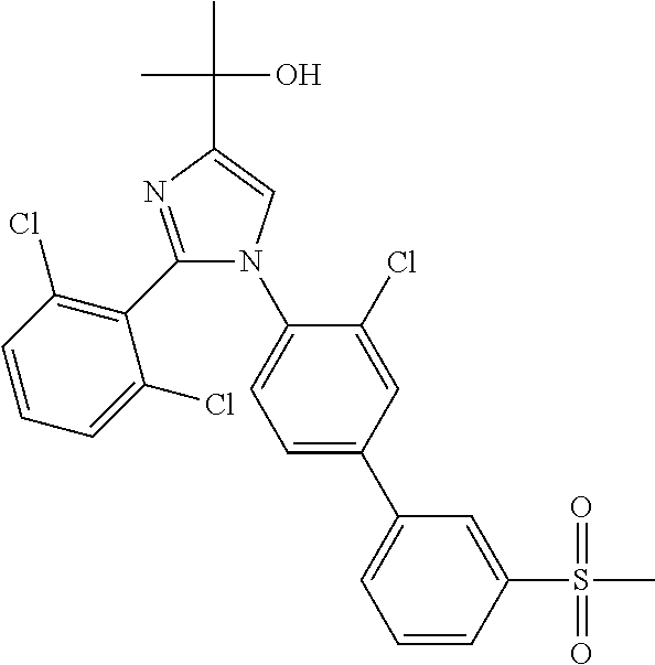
C1(C2=C(Cl)C=CC=C2Cl)=NC(C(C)(C)O)=CN1C1=CC=C(C2=CC=CC(S(C)(=O)=O)=C2)C=C1Cl
